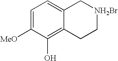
C1=C([MeO])C(O)=C2C(=C1)C[NH2Br]CC2
